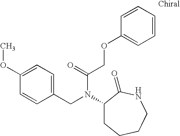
C1(CN(C(COC2=CC=CC=C2)=O)C2CCCCNC2=O)=CC=C(OC)C=C1
